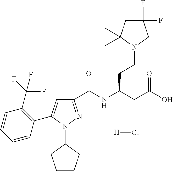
C1(C(NC(CC(O)=O)CCN2CC(F)(F)CC2(C)C)=O)=NN(C2CCCC2)C(C2=C(C(F)(F)F)C=CC=C2)=C1.[H]Cl
